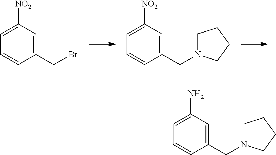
C1(CBr)=CC([NO2])=CC=C1.C1(CN2CCCC2)=CC([NO2])=CC=C1.C1(CN2CCCC2)=CC(N)=CC=C1
